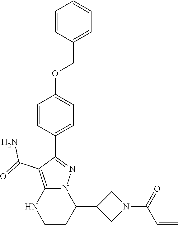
C1=CC(C2=NN3C(=C2C(N)=O)NCCC3C2CN(C(C=C)=O)C2)=CC=C1OCC1=CC=CC=C1
